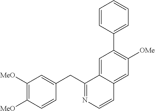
C1([MeO])=C([MeO])C=CC(CC2=NC=CC3=CC([OMe])=C(C4=CC=CC=C4)C=C23)=C1
